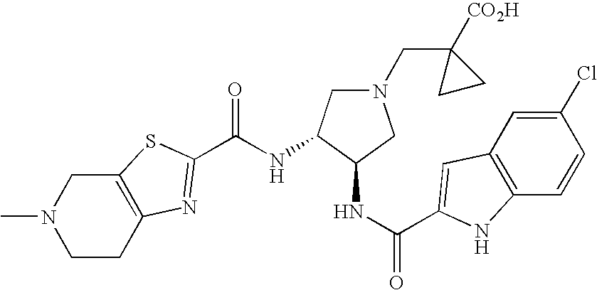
N(C(=O)C1=NC2=C(CN(C)CC2)S1)C1CN(CC2([CO2H])CC2)CC1NC(=O)C1=CC2=C(C=CC(Cl)=C2)N1
